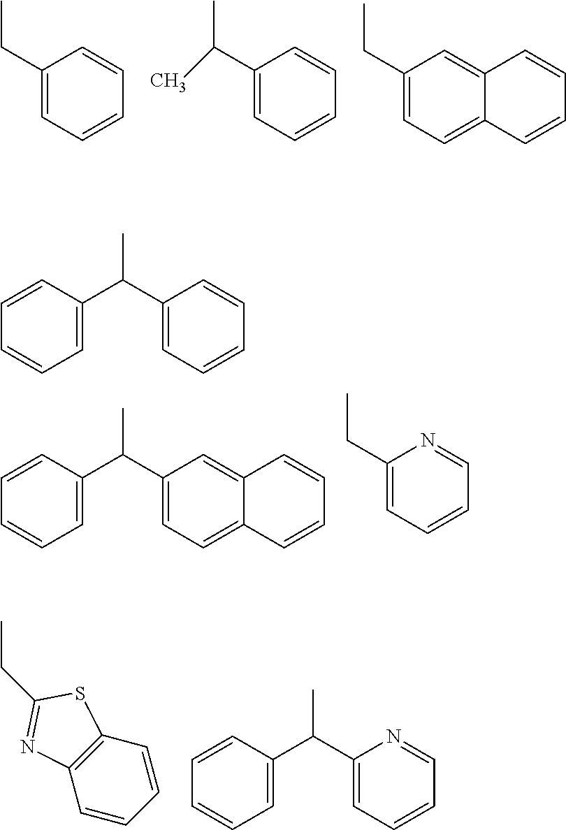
C1(CC)=CC=CC=C1.C1(C(C)C)=CC=CC=C1.C1(CC)=CC=C2C(=C1)C=CC=C2.C1=CC=C(C(C)C2=CC=C3C(=C2)C=CC=C3)C=C1.C1(CC)=CC=CC=N1.C12=C(C=CC=C1)SC(CC)=N2.C1=CC=C(C(C)C2=CC=CC=N2)C=C1.C1=CC=C(C(C)C2=CC=CC=C2)C=C1
